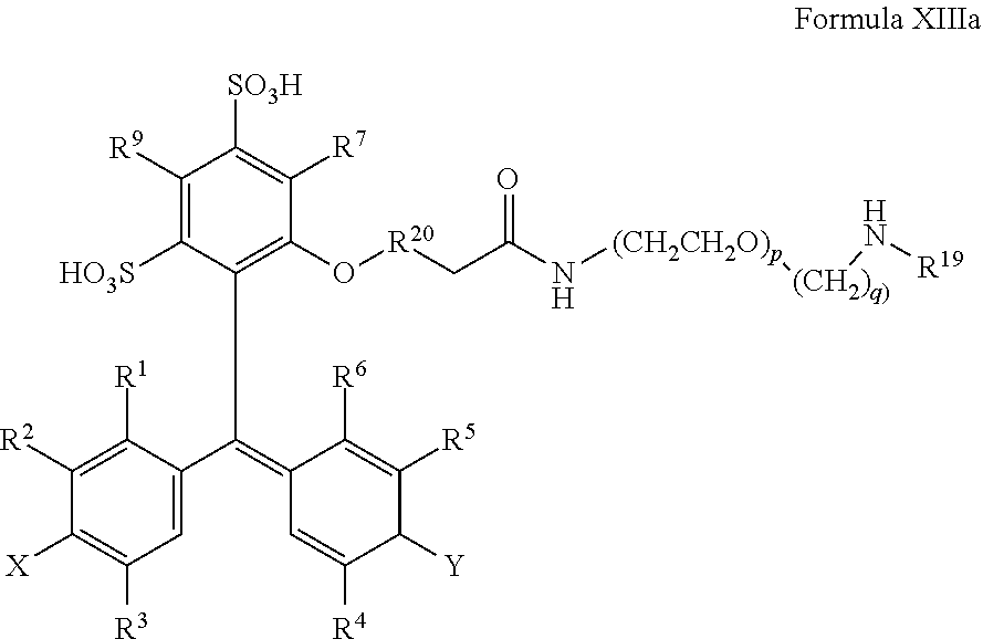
C1([R9])=C([HO3S])C(C(C2=CC([R3])=C([X])C([R2])=C2[R1])=C2C=C([R4])C([Y])C([R5])=C2[R6])=C(O[R20]CC(N[(CH2CH2O)p][(CH2)q)]N[R19])=O)C([R7])=C1[SO3H]
